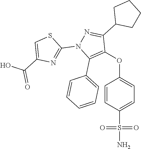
O(C1=CC=C(S(N)(=O)=O)C=C1)C1=C(C2=CC=CC=C2)N(C2=NC(C(=O)O)=CS2)N=C1C1CCCC1
